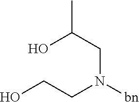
OC(CN(CCO)[bn])C
